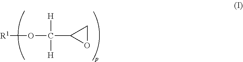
[R1]OC(C1OC1)([H])[H]
